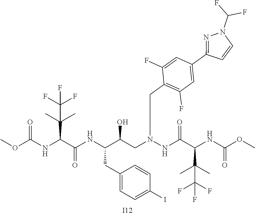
C(NC(C(NC(OC)=O)C(C)(C)C(F)(F)F)=O)(C(CN(CC1=C(F)C=C(C2=NN(C(F)F)C=C2)C=C1F)NC(C(C(C)(C)C(F)(F)F)NC(OC)=O)=O)O)CC1=CC=C(I)C=C1.[I12]
